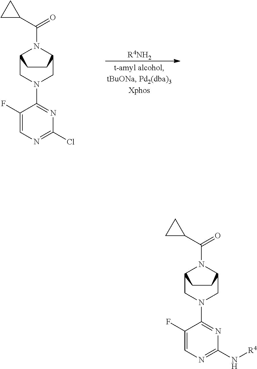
[R4NH2].C12CN(C3=NC(Cl)=NC=C3F)CC(N1C(=O)C1CC1)CC2.C12CN(C3=NC(N[R4])=NC=C3F)CC(N1C(=O)C1CC1)CC2
